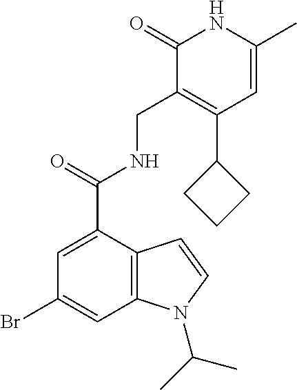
C1=C(C)NC(=O)C(CNC(C2=CC(Br)=CC3=C2C=CN3C(C)C)=O)=C1C1CCC1
